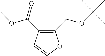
C1(COC(C)(C)C)=C(C(=O)OC)C=CO1
